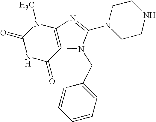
C1(=O)NC(=O)C2=C(N1C)N=C(N1CCNCC1)N2CC1=CC=CC=C1
